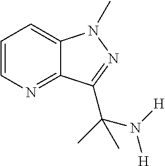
C12=NC=CC=C1N(C)N=C2C(C)(N([H])[H])C
